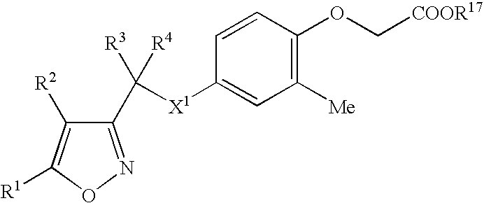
C1(C([X1]C2=CC([Me])=C(OC[COOR17])C=C2)([R3])[R4])=NOC([R1])=C1[R2]
